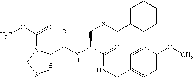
C(NC(C(=O)NCC1=CC=C(OC)C=C1)CSCC1CCCCC1)(=O)C1CSCN1C(=O)OC
